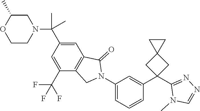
C1CN(C(C2=CC3=C(C(C(F)(F)F)=C2)CN(C2=CC=CC(C4(C5=NN=CN5C)CC5(C4)CC5)=C2)C3=O)(C)C)CC(C)O1
